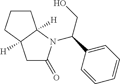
C12([H])C([H])(CC(=O)N1C(CO)C1=CC=CC=C1)CCC2
